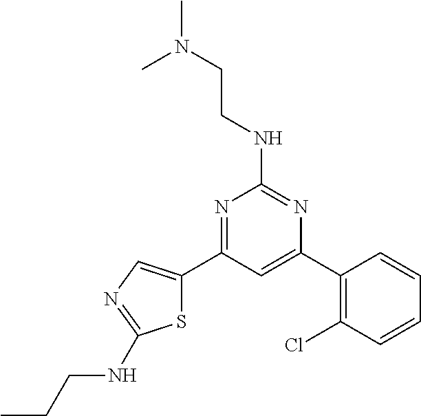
N1=C(C2=CN=C(NCCC)S2)C=C(C2=C(Cl)C=CC=C2)N=C1NCCN(C)C
